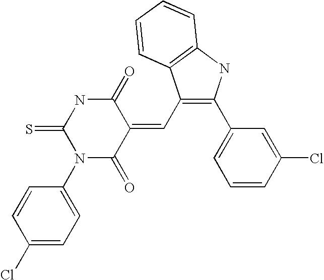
C1=CC(Cl)=CC=C1N1C(=O)C(=CC2=C(C3=CC=CC(Cl)=C3)NC3=C2C=CC=C3)C(=O)NC1=S
